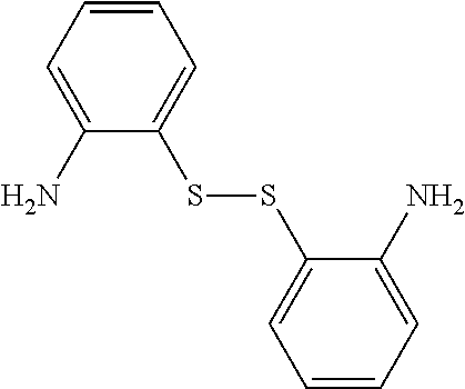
C1=C(N)C(SSC2=CC=CC=C2N)=CC=C1
